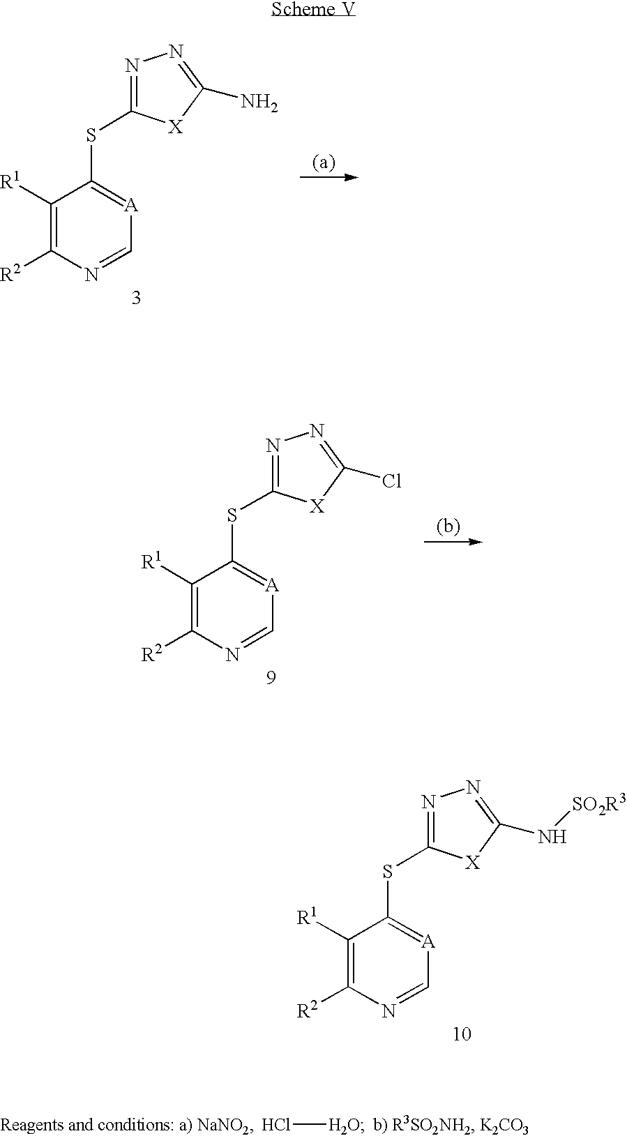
C1([R1])=C([R2])N=C[A]=C1SC1=NN=C(N)[X]1.Cl[H2O].C1([R1])=C([R2])N=C[A]=C1SC1=NN=C(Cl)[X]1.C1([R1])=C([R2])N=C[A]=C1SC1=NN=C(N[SO2R3])[X]1
